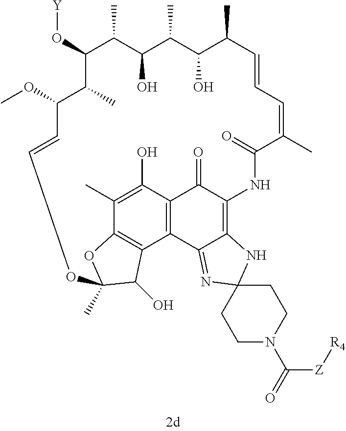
[Y]OC1C(C)C(O)C(C)C(O)C(C)C=CC=C(C)C(=O)NC2=C3C(=NC4(N3)CCN(C(=O)[Z][R4])CC4)C3=C(C2=O)C(O)=C(C)C2=C3C(O)C(C)(O2)OC=CC(OC)C1C
